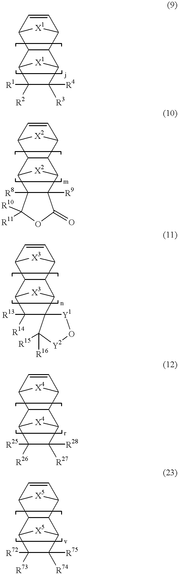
C1([R2])([R1])C([R3])([R4])C2C3C(C1[X1]2)C1C=CC3[X1]1.C12([R8])C([R9])(C3C4C(C1[X2]3)C1C=CC4[X2]1)C(=O)OC2([R10])[R11].C1([R13])([R14])C2(C3C4C(C1[X3]3)C1C=CC4[X3]1)[Y1]O[Y2]C2([R16])[R15].C1([R26])([R25])C([R27])([R28])C2C3C(C1[X4]2)C1C=CC3[X4]1.C1([R73])([R72])C([R74])([R75])C2C3C(C1[X5]2)C1C=CC3[X5]1
